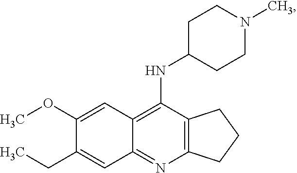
C12=C(N=C3C(=C1NC1CCN(C)CC1)C=C(OC)C(CC)=C3)CCC2
